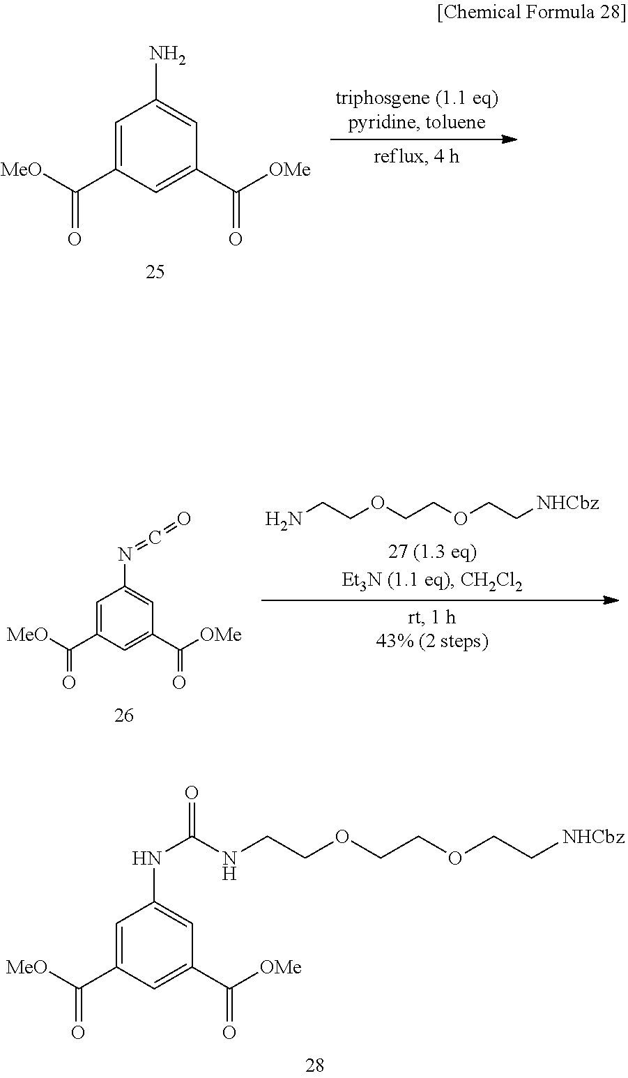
C1=C(C([MeO])=O)C=C(C([OMe])=O)C=C1N.NCCOCCOCC[NHCbz].C1=C(C([MeO])=O)C=C(C([OMe])=O)C=C1N=C=O.C1=C(C([MeO])=O)C=C(C([OMe])=O)C=C1NC(NCCOCCOCC[NHCbz])=O
